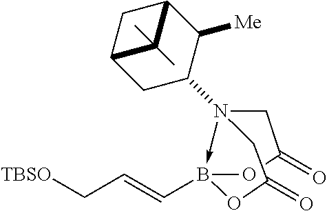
N12(C3CC4CC(C3[Me])C4(C)C)->B(C=CC[TBSO])(OC(=O)C1)OC(=O)C2
